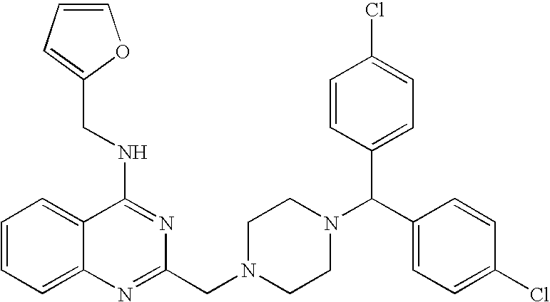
C1(CNC2=NC(CN3CCN(C(C4=CC=C(Cl)C=C4)C4=CC=C(Cl)C=C4)CC3)=NC3=CC=CC=C23)=CC=CO1
